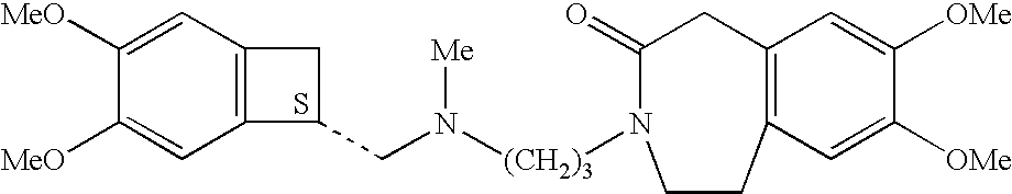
C12=C(C=C([MeO])C([MeO])=C1)CC2CN([(CH2)3]N1C(=O)CC2=C(CC1)C=C([OMe])C([OMe])=C2)[Me].S
